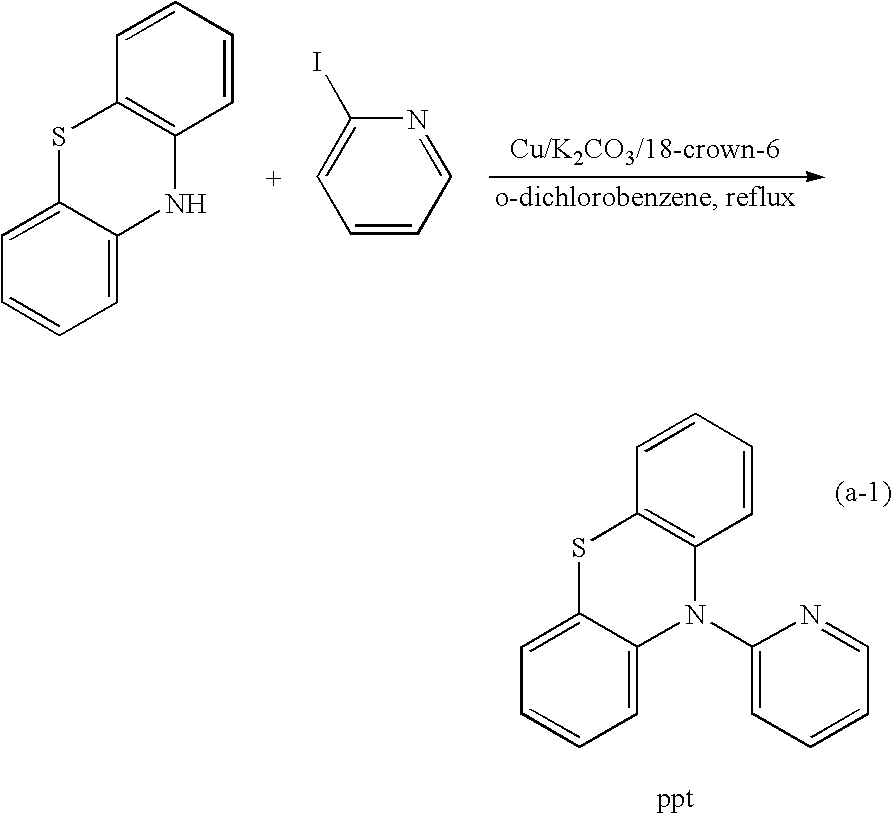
C1=C2C(=CC=C1)SC1=C(N2C2=CC=CC=N2)C=CC=C1.C1=C2C(=CC=C1)SC1=C(N2)C=CC=C1.C1(I)=CC=CC=N1
